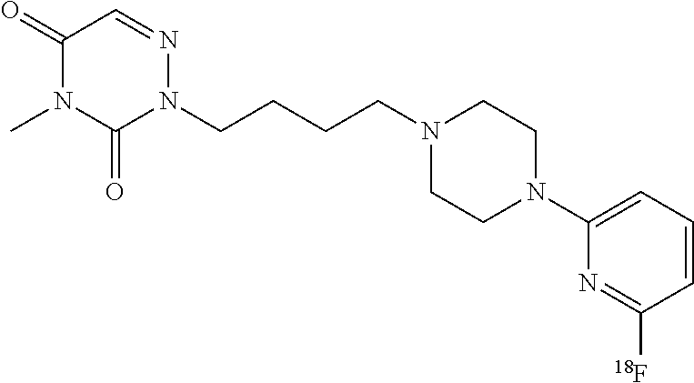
C1(=O)N(C)C(=O)N(CCCCN2CCN(C3=CC=CC([18F])=N3)CC2)N=C1
